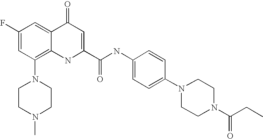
C1(N2CCN(C)CC2)=C2C(=CC(F)=C1)C(=O)C=C(C(NC1=CC=C(N3CCN(C(CC)=O)CC3)C=C1)=O)N2
